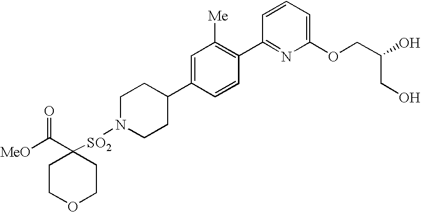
[MeO]C(C1([SO2]N2CCC(C3=CC([Me])=C(C4=NC(OCC(O)CO)=CC=C4)C=C3)CC2)CCOCC1)=O
